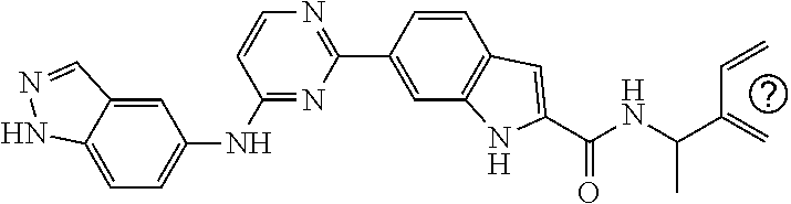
C1=C2C(=CC=C1NC1=NC(C3=CC4=C(C=C3)C=C(C(NC(C(=C)C=C)C)=O)N4)=NC=C1)NN=C2
